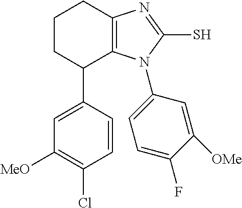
C1([MeO])=C(Cl)C=CC(C2C3=C(CCC2)N=C(S)N3C2=CC=C(F)C([OMe])=C2)=C1
